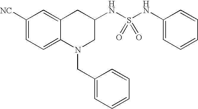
C1([NC])=CC=C2C(=C1)CC(NS(NC1=CC=CC=C1)(=O)=O)CN2CC1=CC=CC=C1
